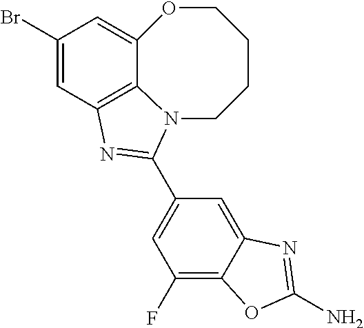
C1(Br)=CC2=C3C(=C1)OCCCCN3C(C1=CC(F)=C3C(=C1)N=C(N)O3)=N2
